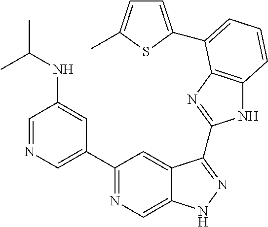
C1=NC=C(C2=NC=C3C(=C2)C(C2=NC4=C(N2)C=CC=C4C2=CC=C(C)S2)=NN3)C=C1NC(C)C
